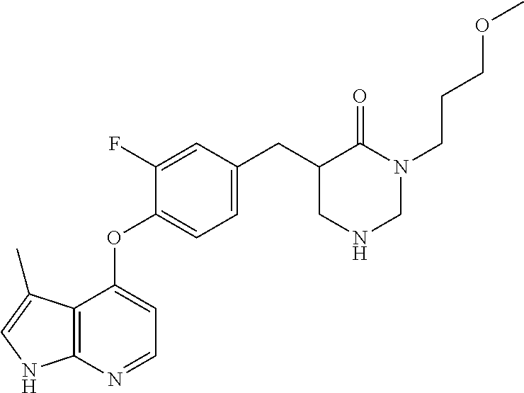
C12=C(N=CC=C1OC1=CC=C(CC3C(=O)N(CCCOC)CNC3)C=C1F)NC=C2C
